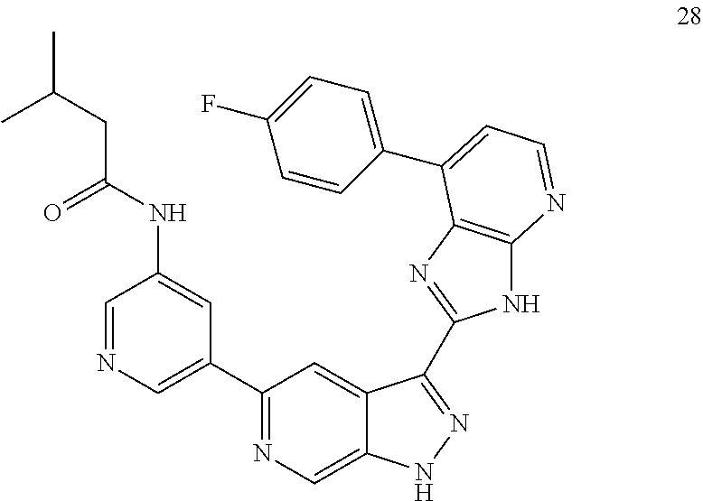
C1(C2=CN=CC(NC(CC(C)C)=O)=C2)=NC=C2C(=C1)C(C1=NC3=C(N1)N=CC=C3C1=CC=C(F)C=C1)=NN2
